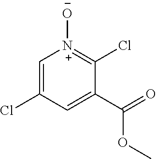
ClC1=[N+]([O-])C=C(Cl)C=C1C(=O)OC
